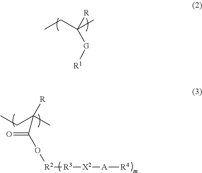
CCC(C)([R])[G][R1].CCC(C)([R])C(=O)O[R2][R3][X2][A][R4]
